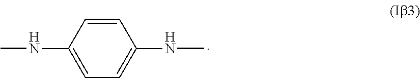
C1=CC(NC)=CC=C1NC
